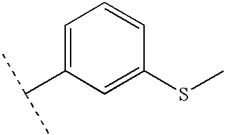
C1=C(C(C)C)C=C(SC)C=C1
